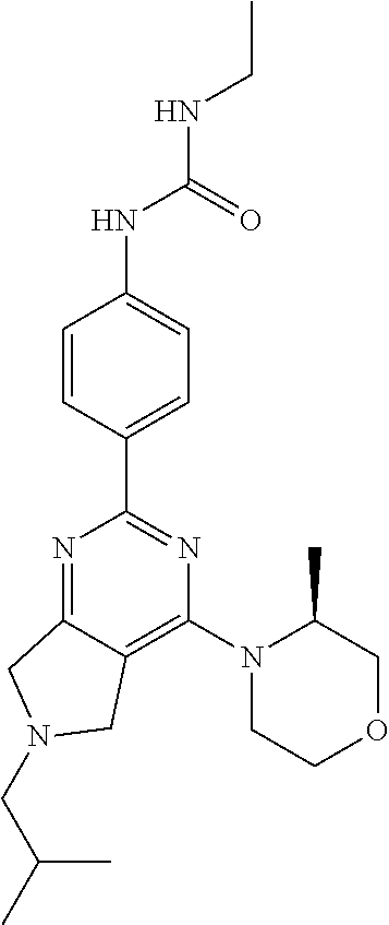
C1=CC(C2=NC(N3CCOCC3C)=C3C(=N2)CN(CC(C)C)C3)=CC=C1NC(=O)NCC
